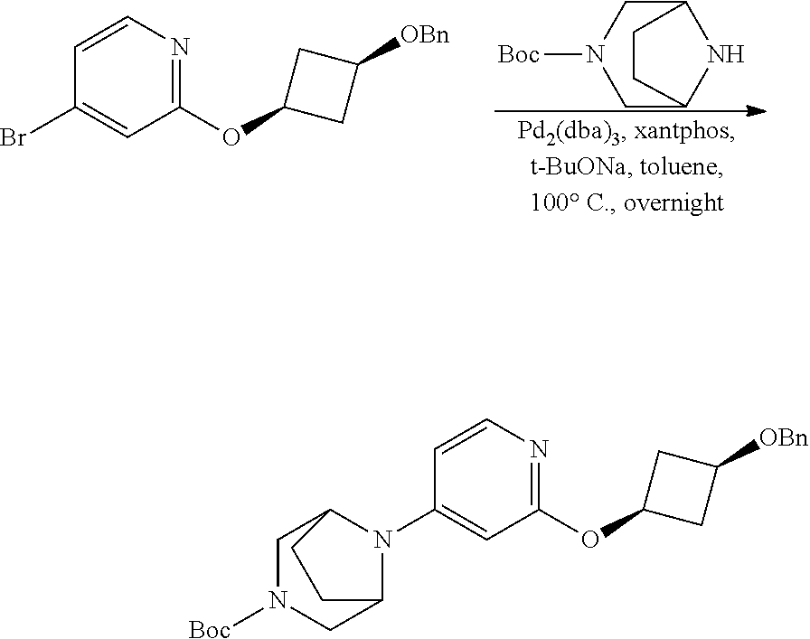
C1=CN=C(OC2CC([OBn])C2)C=C1Br.C1C2NC(CN1[Boc])CC2.C1N([Boc])CC2N(C3=CC(OC4CC([OBn])C4)=NC=C3)C1CC2
